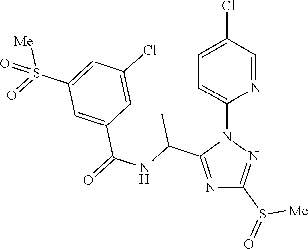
N1=C(C(NC(=O)C2=CC(S(=O)([Me])=O)=CC(Cl)=C2)C)N(C2=CC=C(Cl)C=N2)N=C1S(=O)[Me]
